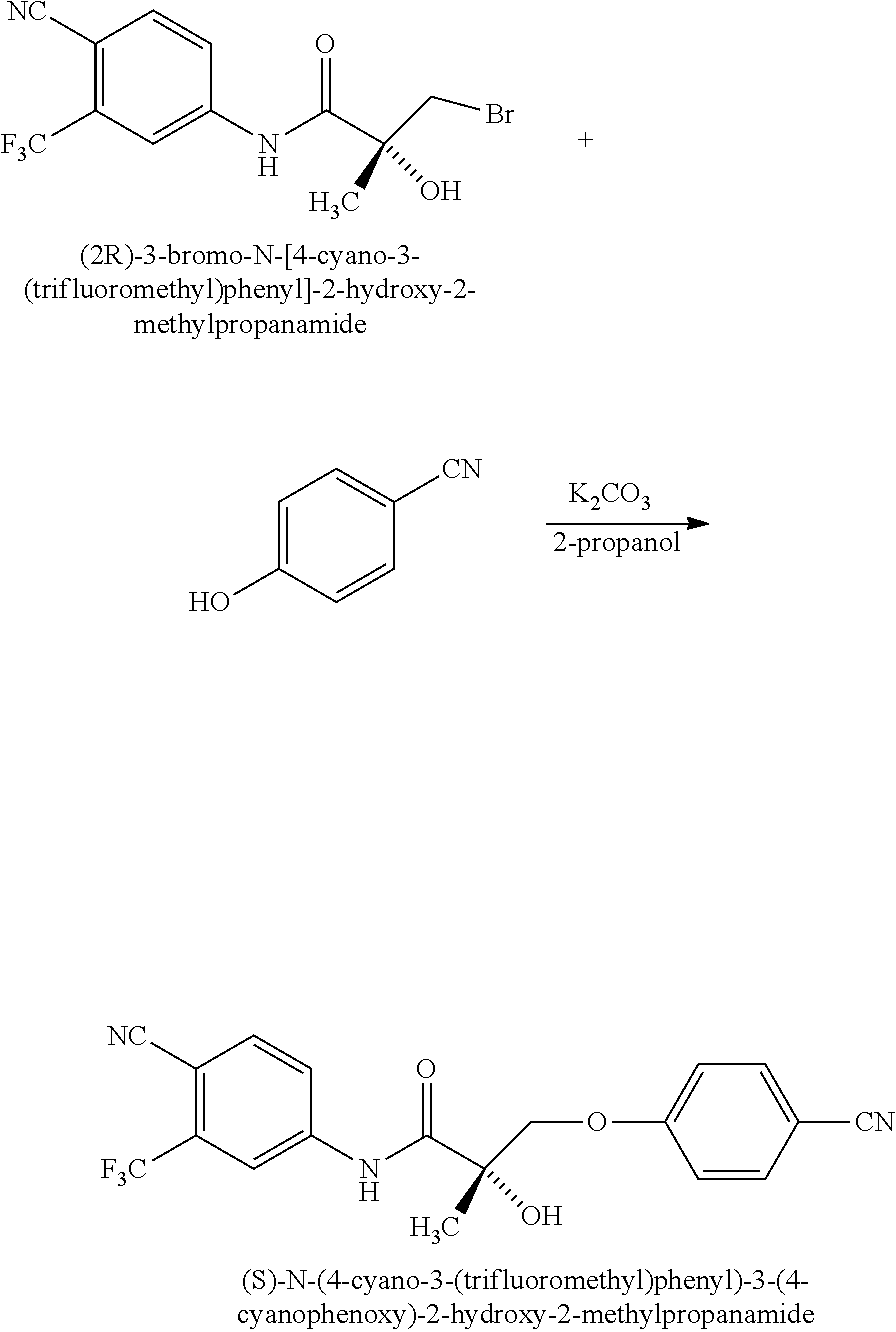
C1=C(O)C=CC([CN])=C1.[2-propanol].C1([F3C])=C([NC])C=CC(NC(C(CBr)(C)O)=O)=C1.C1([F3C])=C([NC])C=CC(NC(C(COC2=CC=C([CN])C=C2)(C)O)=O)=C1
